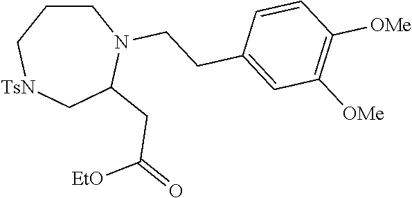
C1CC[TsN]CC(CC([EtO])=O)N1CCC1=CC([OMe])=C([OMe])C=C1
